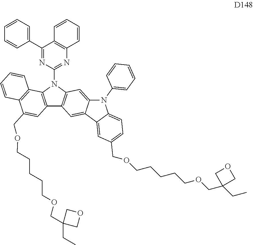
C12=C(N(C3=NC4=C(C(C5=CC=CC=C5)=N3)C=CC=C4)C3=C1C=C1C(=C3)N(C3=CC=CC=C3)C3=CC=C(COCCCCCOCC4(CC)COC4)C=C13)C1=C(C(COCCCCCOCC3(CC)COC3)=C2)C=CC=C1
